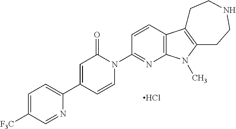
C1=C([F3C])C=NC(C2=CC(=O)N(C3=NC4=C(C=C3)C3=C(N4C)CCNCC3)C=C2)=C1.Cl
